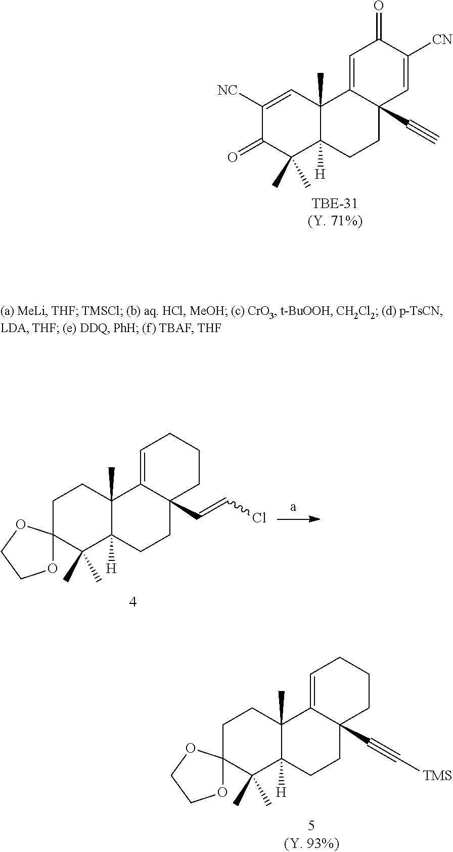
C1CC2(C)C([H])(C(C)(C)C13OCCO3)CCC1(C#C[TMS])C2=CCCC1.C1CC2(C)C([H])(C(C)(C)C13OCCO3)CCC1(C=CCl)C2=CCCC1.[TBE-31(Y. 71%)].C1([NC])=CC2(C)C([H])(C(C)(C)C1=O)CCC1(C#C)C2=CC(=O)C([CN])=C1
